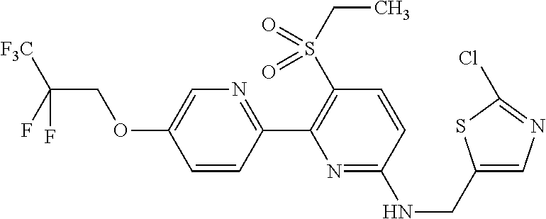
C1=CC(C2=C(S(CC)(=O)=O)C=CC(NCC3=CN=C(Cl)S3)=N2)=NC=C1OCC(F)([F3C])F
